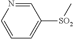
C1=CC=C([SO2]C)C=N1
